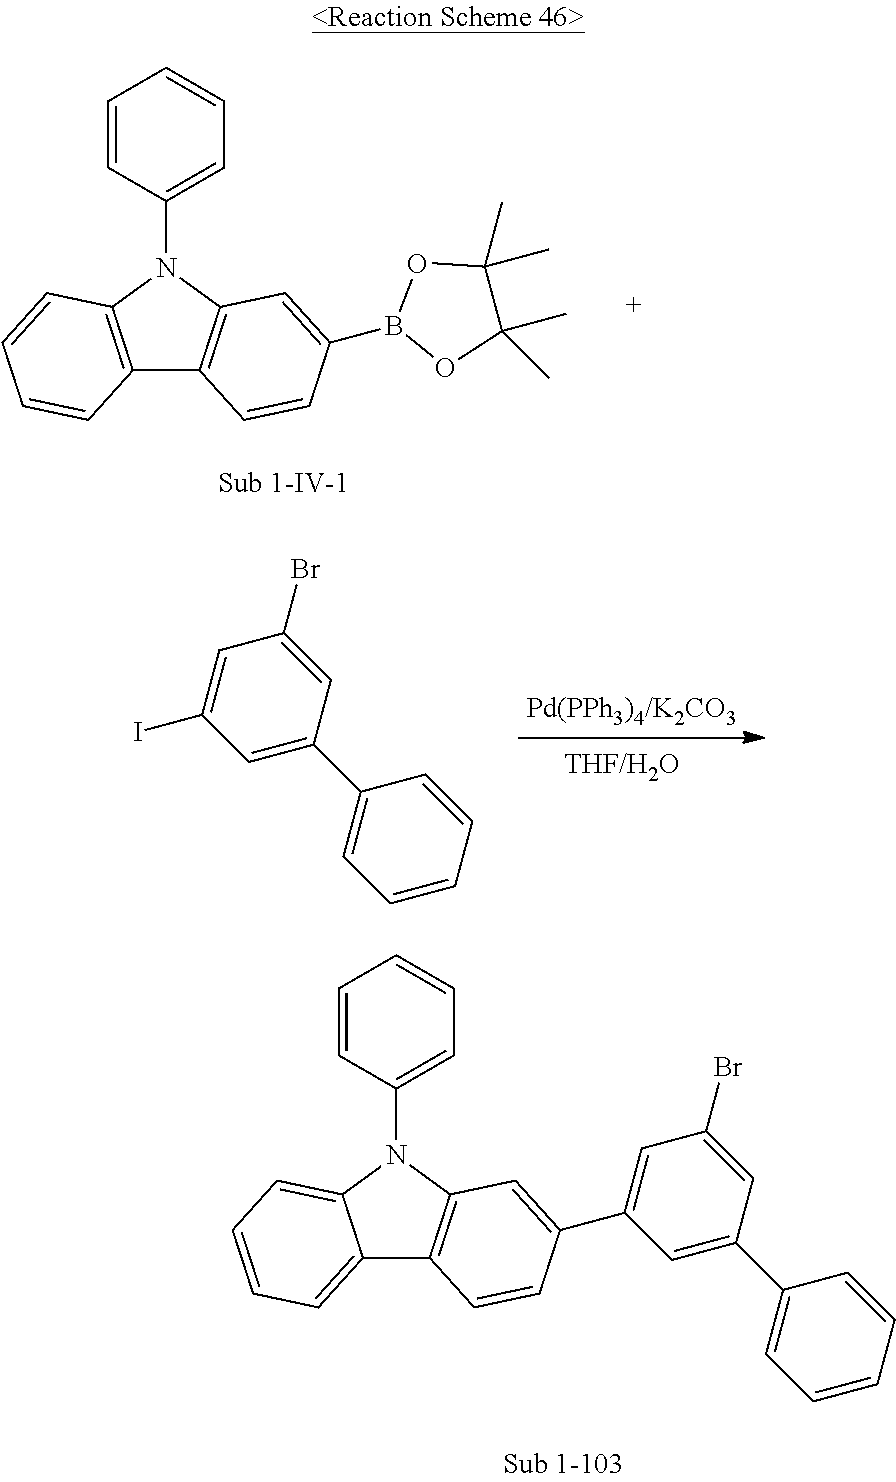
C12=C(N(C3=CC=CC=C3)C3=C1C=CC(B1OC(C)(C)C(C)(C)O1)=C3)C=CC=C2.C1=C(C2=CC=CC=C2)C=C(Br)C=C1I.C12=CC=CC=C1N(C1=CC=CC=C1)C1=C2C=CC(C2=CC(Br)=CC(C3=CC=CC=C3)=C2)=C1
